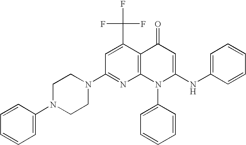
C1(N2CCN(C3=CC=CC=C3)CC2)=NC2=C(C(C(F)(F)F)=C1)C(=O)C=C(NC1=CC=CC=C1)N2C1=CC=CC=C1
